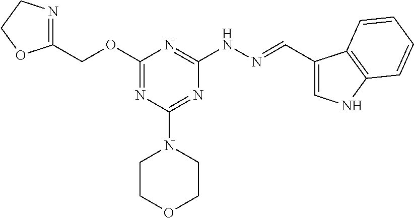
C(OC1=NC(N2CCOCC2)=NC(NN=CC2=CNC3=C2C=CC=C3)=N1)C1=NCCO1
